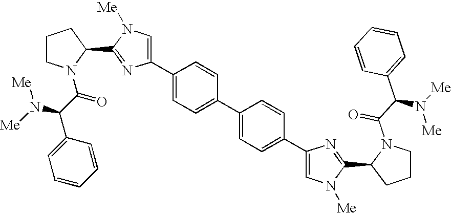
C1(C2=CN([Me])C(C3CCCN3C(C(N([Me])[Me])C3=CC=CC=C3)=O)=N2)=CC=C(C2=CC=C(C3=CN([Me])C(C4CCCN4C(C(C4=CC=CC=C4)N([Me])[Me])=O)=N3)C=C2)C=C1
